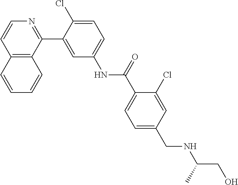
C12=C(C(C3=CC(NC(C4=CC=C(CNC(CO)C)C=C4Cl)=O)=CC=C3Cl)=NC=C1)C=CC=C2
